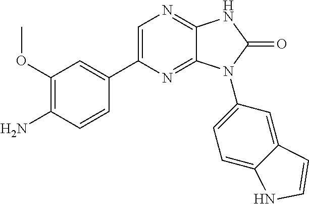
C1(OC)=C(N)C=CC(C2=CN=C3C(=N2)N(C2=CC=C4C(=C2)C=CN4)C(=O)N3)=C1
